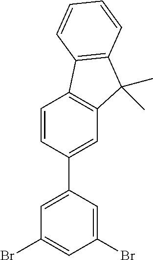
C1(Br)=CC(C2=CC3=C(C=C2)C2=C(C3(C)C)C=CC=C2)=CC(Br)=C1
